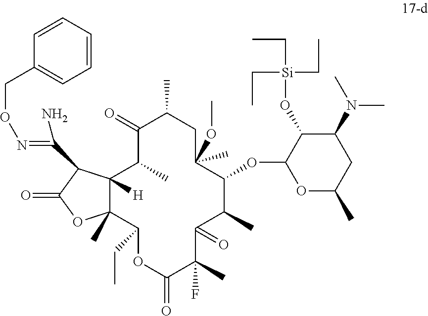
C1(=O)C(C)C2([H])C(C)(C(CC)OC(=O)C(F)(C)C(=O)C(C)C(OC3OC(C)CC(N(C)C)C3O[Si](CC)(CC)CC)C(OC)(C)CC1C)OC(=O)C2C(N)=NOCC1=CC=CC=C1
